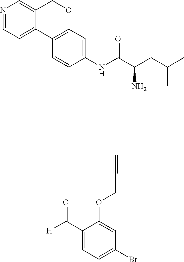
N1=CC=C2C(=C1)COC1=C2C=CC(NC(=O)C(CC(C)C)N)=C1.C1(C([H])=O)=CC=C(Br)C=C1OCC#C
